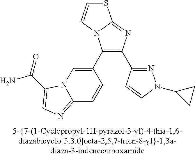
C1(C2=CN3C(=NC=C3C(N)=O)C=C2)=C(C2=NN(C3CC3)C=C2)N=C2N1C=CS2
